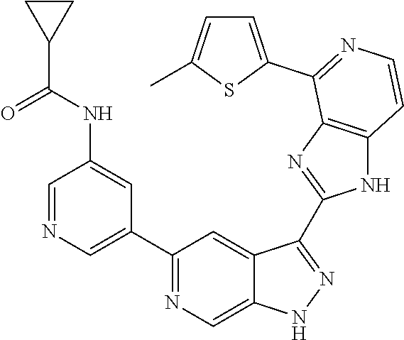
C1=NC=C(C2=NC=C3C(=C2)C(C2=NC4=C(N2)C=CN=C4C2=CC=C(C)S2)=NN3)C=C1NC(=O)C1CC1
